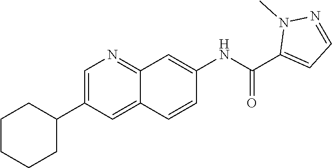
C1=C(C2CCCCC2)C=C2C(=N1)C=C(NC(C1=CC=NN1C)=O)C=C2
